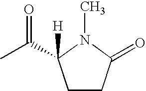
C1CC(=O)N(C)C1(C(C)=O)[H]
